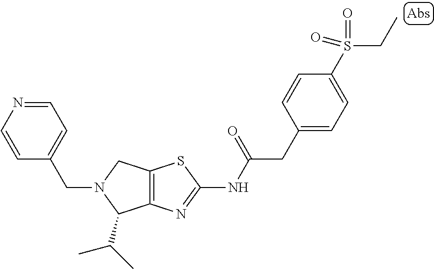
C12=C(N=C(NC(CC3=CC=C(S(CC)(=O)=O)C=C3)=O)S1)C(C(C)C)N(CC1=CC=NC=C1)C2
